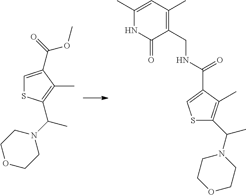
C1(C(N2CCOCC2)C)=C(C)C(C(NCC2=C(C)C=C(C)NC2=O)=O)=CS1.C1=C(C(OC)=O)C(C)=C(C(N2CCOCC2)C)S1
